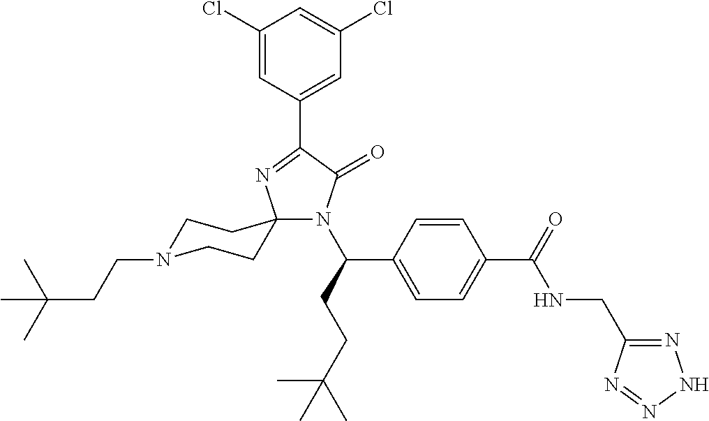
C1(Cl)=CC(C2=NC3(N(C(CCC(C)(C)C)C4=CC=C(C(=O)NCC5=NNN=N5)C=C4)C2=O)CCN(CCC(C)(C)C)CC3)=CC(Cl)=C1
